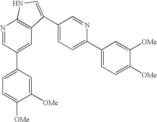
N1=CC(C2=CC=C([OMe])C([OMe])=C2)=CC2=C1NC=C2C1=CC=C(C2=CC=C([OMe])C([OMe])=C2)N=C1
